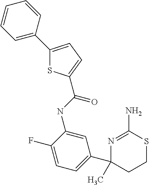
N1=C(N)SCCC1(C1=CC=C(F)C(NC(=O)C2=CC=C(C3=CC=CC=C3)S2)=C1)C
